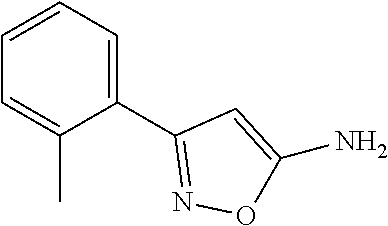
C1(C2=NOC(N)=C2)=CC=CC=C1C
